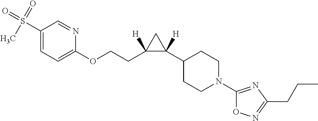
C1(S(=O)(=O)C)=CC=C(OCCC2([H])C([H])(C3CCN(C4=NC(CCC)=NO4)CC3)C2)N=C1
